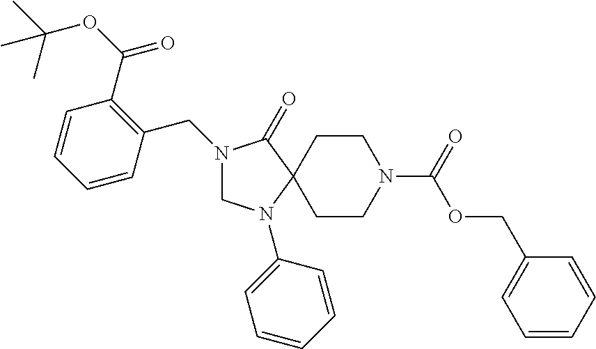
N1(CC2=C(C(=O)OC(C)(C)C)C=CC=C2)CN(C2=CC=CC=C2)C2(C1=O)CCN(C(OCC1=CC=CC=C1)=O)CC2
